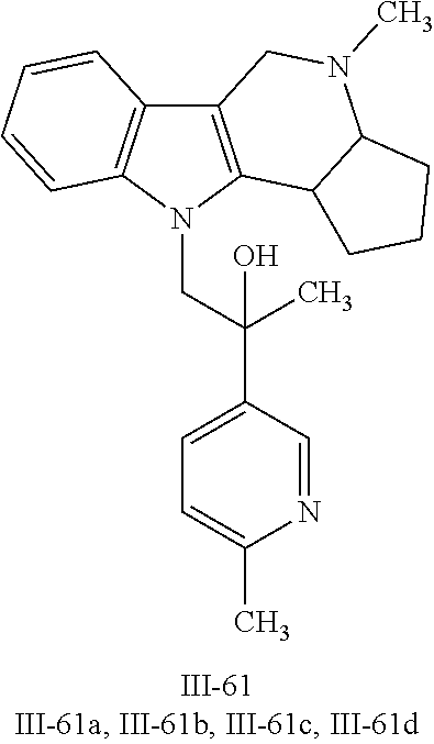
N1(CC(C2=CC=C(C)N=C2)(C)O)C2=C(C3=C1C=CC=C3)CN(C)C1C2CCC1
